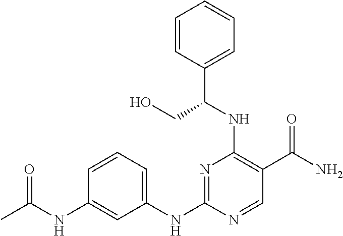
N1=C(NC2=CC=CC(NC(C)=O)=C2)N=CC(C(N)=O)=C1NC(C1=CC=CC=C1)CO
